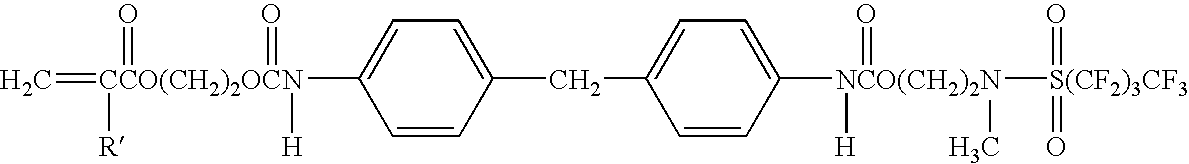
C1=CC(CC2=CC=C([NCO(CH2)2N]([S(CF2)3CF3](=O)=O)([H])(C)=O)C=C2)=CC=C1[CCO(CH2)2OCN](=C)([R])([H])(=O)=O
